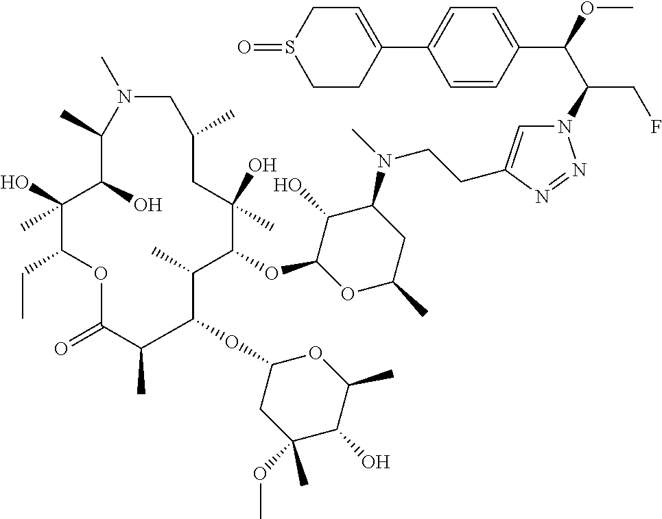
N1=NN(C(C(C2=CC=C(C3=CCS(=O)CC3)C=C2)OC)CF)C=C1CCN(C1C(O)C(OC2C(C)C(OC3CC(OC)(C)C(O)C(C)O3)C(C)C(=O)OC(CC)C(O)(C)C(O)C(C)N(C)CC(C)CC2(O)C)OC(C)C1)C
